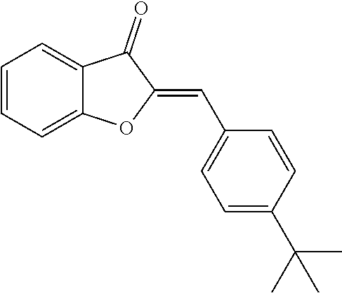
C1=CC=C2C(=C1)C(=O)C(=CC1=CC=C(C(C)(C)C)C=C1)O2
